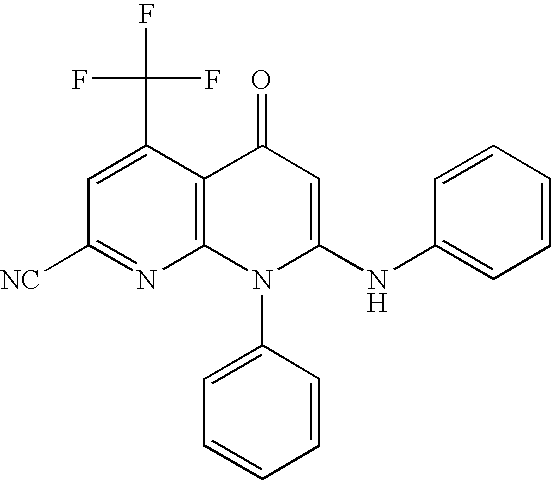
C1([NC])=NC2=C(C(C(F)(F)F)=C1)C(=O)C=C(NC1=CC=CC=C1)N2C1=CC=CC=C1
